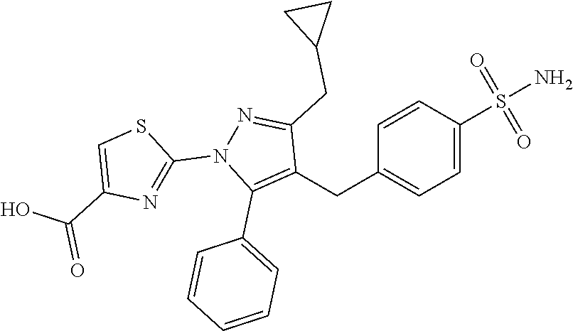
C1(CC2=C(C3=CC=CC=C3)N(C3=NC(C(=O)O)=CS3)N=C2CC2CC2)=CC=C(S(N)(=O)=O)C=C1
